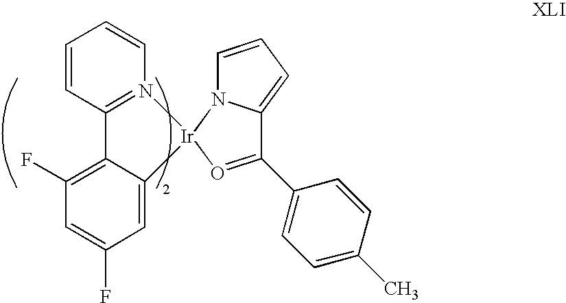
C1=CC2=N(C=C1)[Ir]1(N3C=CC=C3C(C3=CC=C(C)C=C3)=O1)C1=CC(F)=CC(F)=C21
